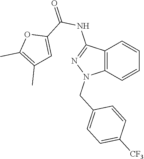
C12=C(C=CC=C1)N(CC1=CC=C([CF3])C=C1)N=C2NC(=O)C1=CC(C)=C(C)O1
